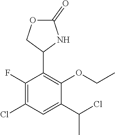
C1(F)=C(Cl)C=C(C(Cl)C)C(OCC)=C1C1NC(=O)OC1
